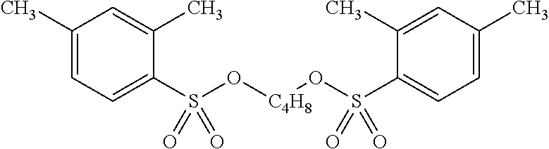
C1(C)=CC=C(S(O[C4H8]OS(C2=CC=C(C)C=C2C)(=O)=O)(=O)=O)C(C)=C1
